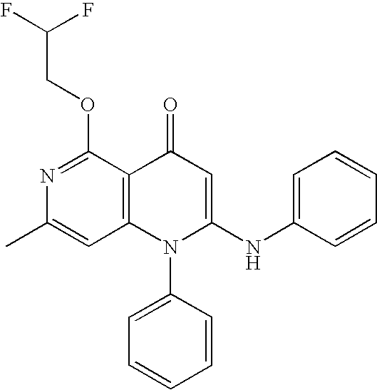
C1=C(C)N=C(OCC(F)F)C2=C1N(C1=CC=CC=C1)C(NC1=CC=CC=C1)=CC2=O
